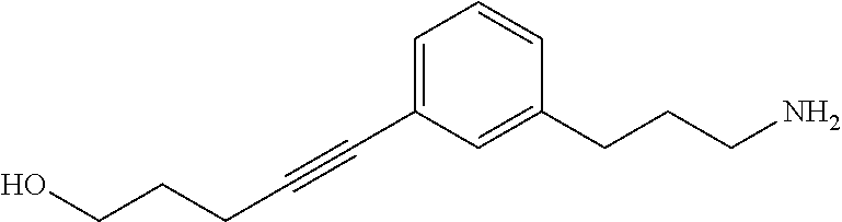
C1=CC(CCCN)=CC(C#CCCCO)=C1
